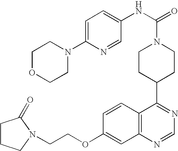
C(COC1=CC2=C(C=C1)C(C1CCN(C(=O)NC3=CC=C(N4CCOCC4)N=C3)CC1)=NC=N2)N1CCCC1=O
